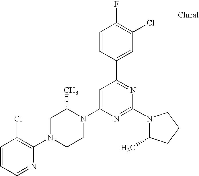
C1=CC=NC(N2CCN(C3=CC(C4=CC(Cl)=C(F)C=C4)=NC(N4C(C)CCC4)=N3)C(C)C2)=C1Cl
